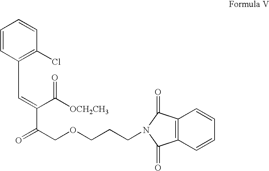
C1=CC(C=C(C([OCH2CH3])=O)C(COCCCN2C(=O)C3=C(C2=O)C=CC=C3)=O)=C(Cl)C=C1
